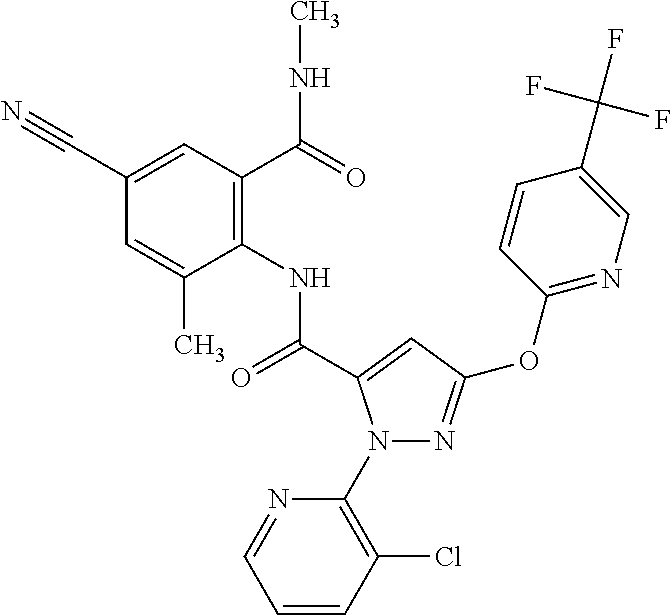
N1(C2=C(Cl)C=CC=N2)N=C(OC2=NC=C(C(F)(F)F)C=C2)C=C1C(=O)NC1=C(C(NC)=O)C=C(C#N)C=C1C
